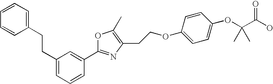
C1=CC=C(CCC2=CC=CC=C2)C=C1C1=NC(CCOC2=CC=C(OC(C(O)=O)(C)C)C=C2)=C(C)O1
